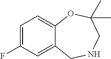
C1=C(F)C=C2C(=C1)OC(C)(C)CNC2
